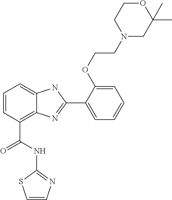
C1=CC(C(NC2=NC=CS2)=O)=C2C(=C1)NC(C1=CC=CC=C1OCCN1CC(C)(C)OCC1)=N2
